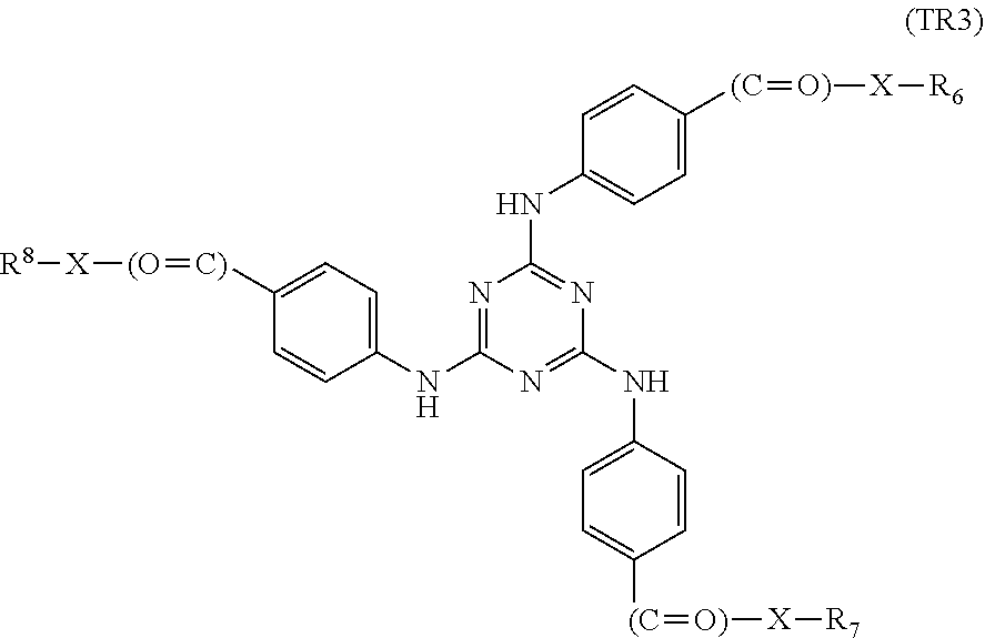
N1=C(NC2=CC=C([C)]=[(O][X][R8])C=C2)N=C(NC2=CC=C([(C]=[O)][X][R7])C=C2)N=C1NC1=CC=C([(C]=[O)][X][R6])C=C1
